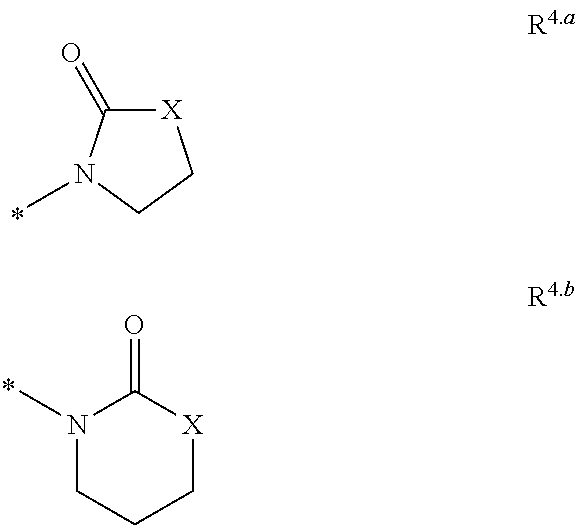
C1C[X]C(=O)N1C.N1(C)CCC[X]C1=O
